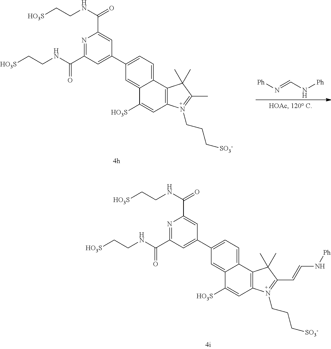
N1=C(C(NCC[HO3S])=O)C=C(C2=CC=C3C(=C2)C([HO3S])=CC2=C3C(C)(C)C(C=CN[Ph])=N2CCC[SO3-])C=C1C(NCC[HO3S])=O.N1=C(C(NCC[HO3S])=O)C=C(C2=CC=C3C(=C2)C([HO3S])=CC2=C3C(C)(C)C(C)=N2CCC[SO3-])C=C1C(NCC[HO3S])=O.[Ph]N=CN[Ph]
